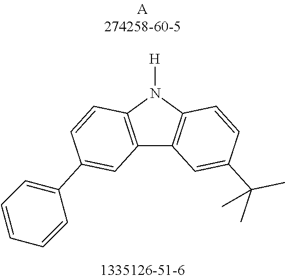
C12=C(N([H])C3=C1C=C(C(C)(C)C)C=C3)C=CC(C1=CC=CC=C1)=C2
